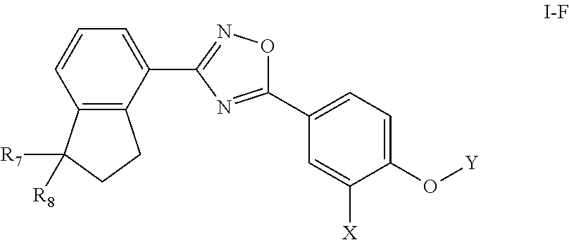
C12=C(C([R7])([R8])CC1)C=CC=C2C1=NOC(C2=CC=C(O[Y])C([X])=C2)=N1
